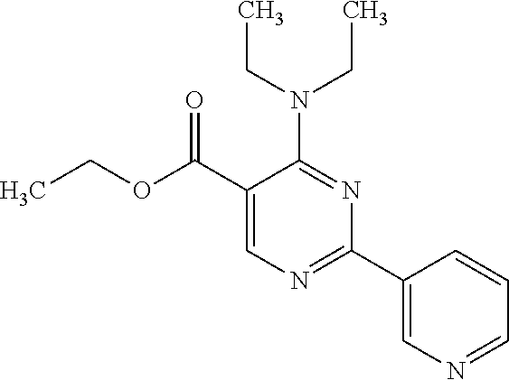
CCOC(C1=CN=C(C2=CN=CC=C2)N=C1N(CC)CC)=O
